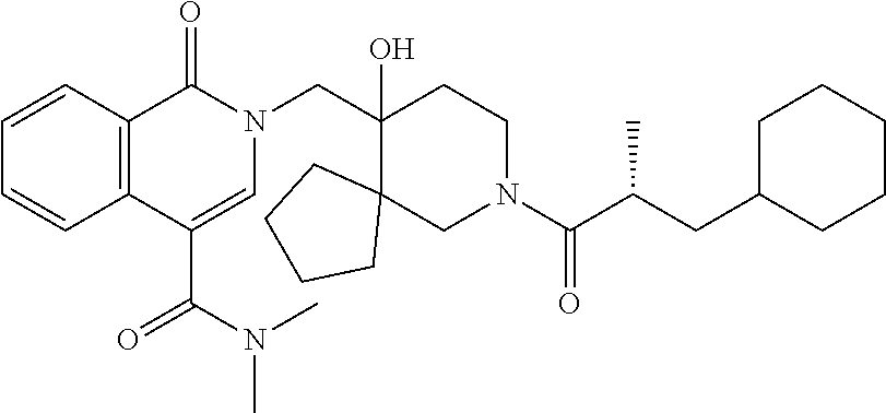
C1(CN2C(=O)C3=C(C(C(N(C)C)=O)=C2)C=CC=C3)(O)C2(CN(C(C(CC3CCCCC3)C)=O)CC1)CCCC2
